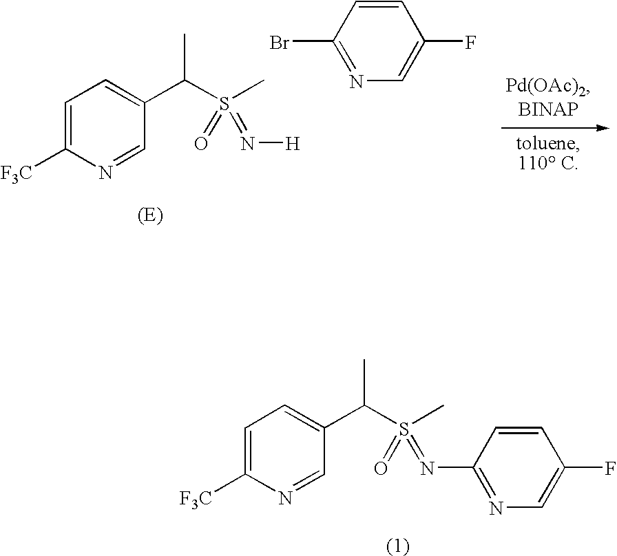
C1=C([F3C])N=CC(C(C)S(C)(=O)=NC2=NC=C(F)C=C2)=C1.C1=C([F3C])N=CC(C(C)S(C)(=O)=N[H])=C1.BrC1=NC=C(F)C=C1
